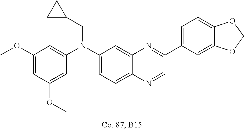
C1(OC)=CC(OC)=CC(N(C2=CC=C3C(=C2)N=C(C2=CC=C4C(=C2)OCO4)C=N3)CC2CC2)=C1
